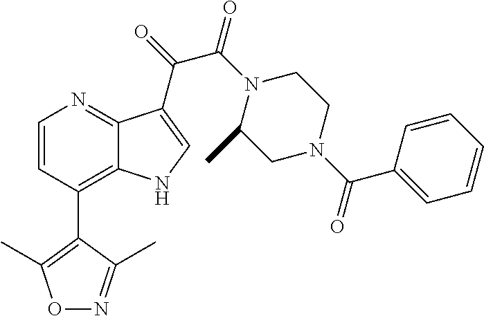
C1=CC(C2=C(C)ON=C2C)=C2C(=N1)C(C(=O)C(N1C(C)CN(C(=O)C3=CC=CC=C3)CC1)=O)=CN2
